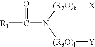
[R1]C(=O)N([(R2O)k][X])[(R3O)l][Y]
